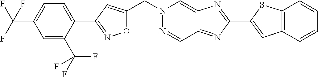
C1=C(C(F)(F)F)C(C2=NOC(CN3N=CC4=NC(C5=CC6=C(S5)C=CC=C6)=NC4=C3)=C2)=CC=C1C(F)(F)F
